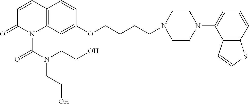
C1=CC2=C(N(C(N(CCO)CCO)=O)C1=O)C=C(OCCCCN1CCN(C3=CC=CC4=C3C=CS4)CC1)C=C2
